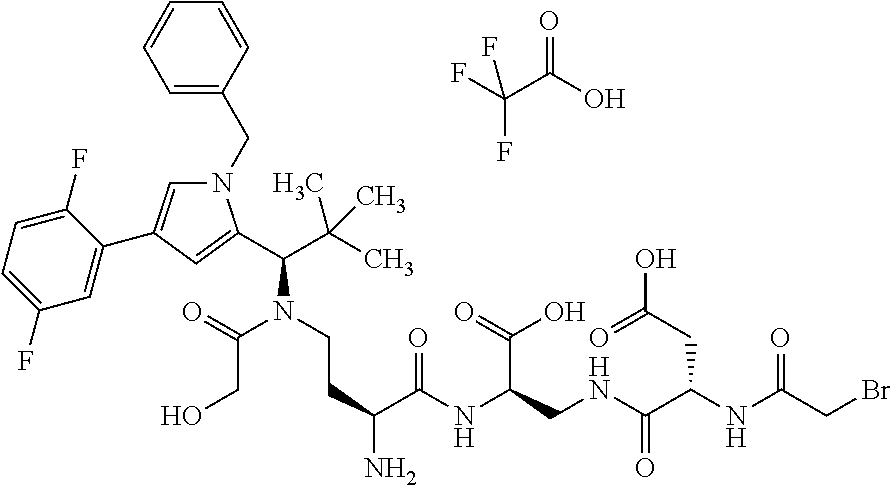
FC(F)(C(O)=O)F.N1(CC2=CC=CC=C2)C=C(C2=CC(F)=CC=C2F)C=C1C(C(C)(C)C)N(CCC(N)C(NC(CNC(=O)C(NC(CBr)=O)CC(=O)O)C(=O)O)=O)C(=O)CO
